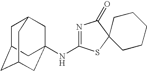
C1C2CC3CC(NC4=NC(=O)C5(S4)CCCCC5)(CC1C3)C2
